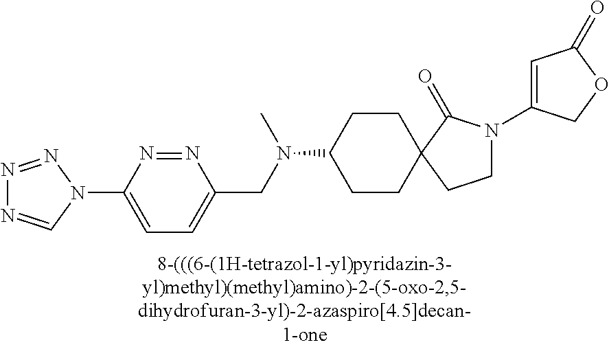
N1=NN(C2=CC=C(CN(C3CCC4(CC3)CCN(C3=CC(=O)OC3)C4=O)C)N=N2)C=N1
